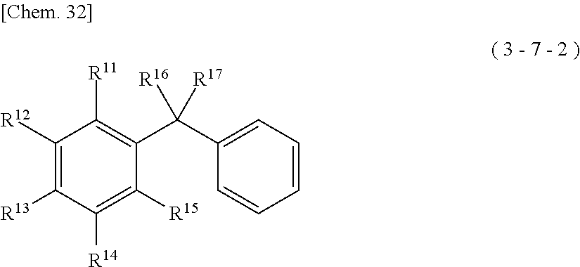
C1([R12])=C([R13])C([R14])=C([R15])C(C(C2=CC=CC=C2)([R16])[R17])=C1[R11]
